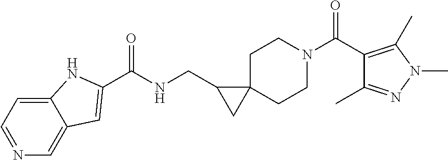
C1N(C(C2=C(C)N(C)N=C2C)=O)CCC2(C1)C(CNC(=O)C1=CC3=CN=CC=C3N1)C2
